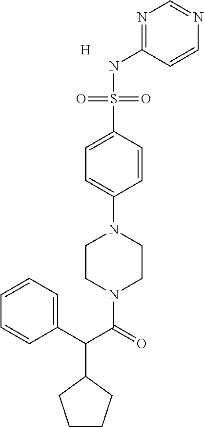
C1(C(C(=O)N2CCN(C3=CC=C(S(NC4=NC=NC=C4)(=O)=O)C=C3)CC2)C2CCCC2)=CC=CC=C1.[H]
